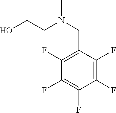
OCCN(CC1=C(F)C(F)=C(F)C(F)=C1F)C
